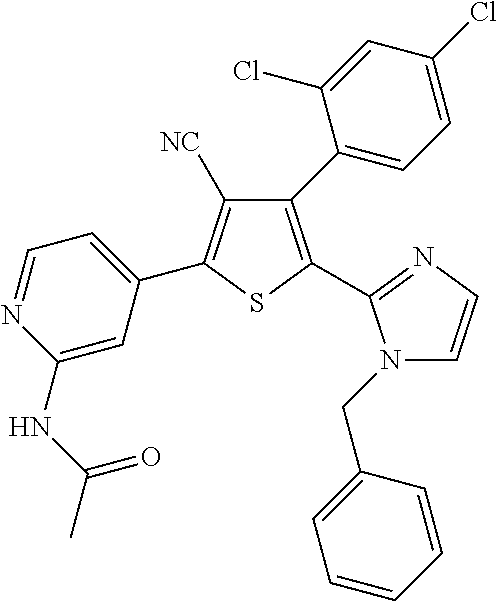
C1([NC])=C(C2=CC=NC(NC(C)=O)=C2)SC(C2=NC=CN2CC2=CC=CC=C2)=C1C1=CC=C(Cl)C=C1Cl
